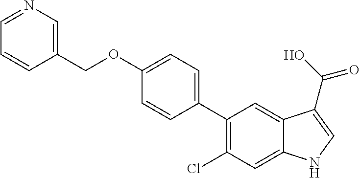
C1=NC=C(COC2=CC=C(C3=C(Cl)C=C4C(=C3)C(C(O)=O)=CN4)C=C2)C=C1
